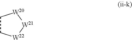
C1C[W22][W21][W20]1
